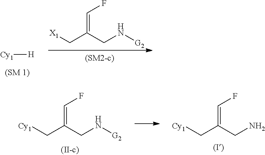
[Cy1][H].N([G2])CC(C[X1])=CF.N([G2])CC(C[Cy1])=CF.C(C(=CF)CN)[Cy1]
